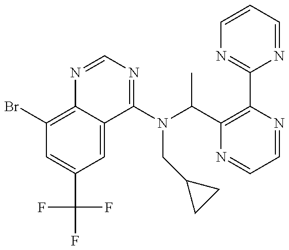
C1(Br)=C2C(=CC(C(F)(F)F)=C1)C(N(C(C1=C(C3=NC=CC=N3)N=CC=N1)C)CC1CC1)=NC=N2
